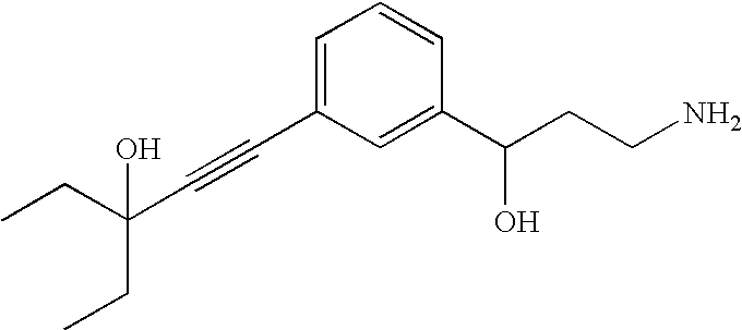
C(C#CC1=CC=CC(C(CCN)O)=C1)(CC)(CC)O
